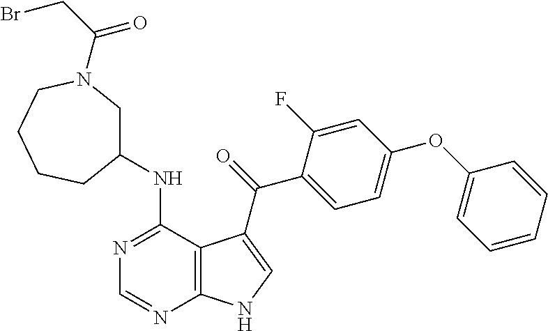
C1=CC=CC(OC2=CC=C(C(=O)C3=CNC4=C3C(NC3CN(C(CBr)=O)CCCC3)=NC=N4)C(F)=C2)=C1
